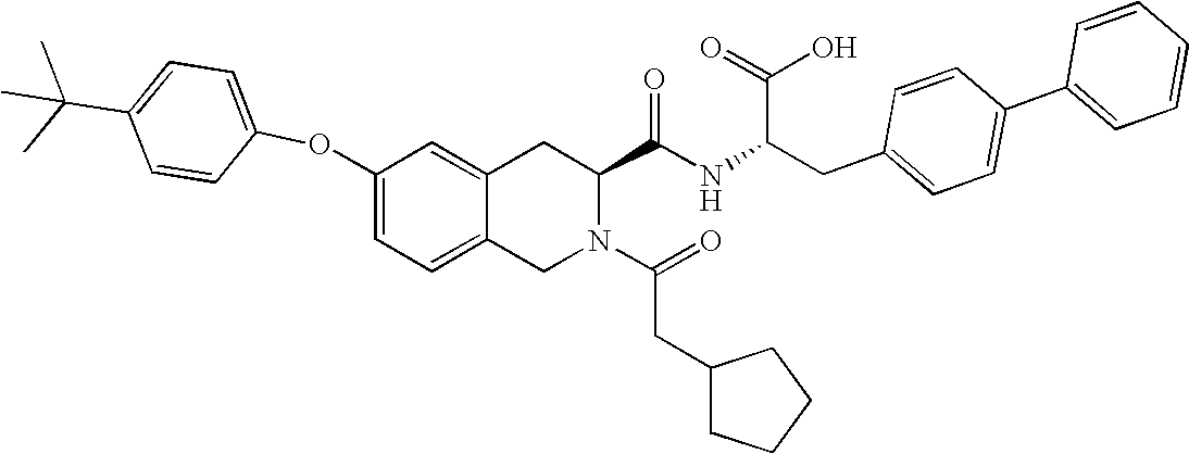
C12=CC(OC3=CC=C(C(C)(C)C)C=C3)=CC=C1CN(C(CC1CCCC1)=O)C(C(NC(CC1=CC=C(C3=CC=CC=C3)C=C1)C(=O)O)=O)C2
